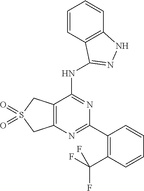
C12=C(C(NC3=NNC4=C3C=CC=C4)=NC(C3=C(C(F)(F)F)C=CC=C3)=N1)CS(=O)(=O)C2
